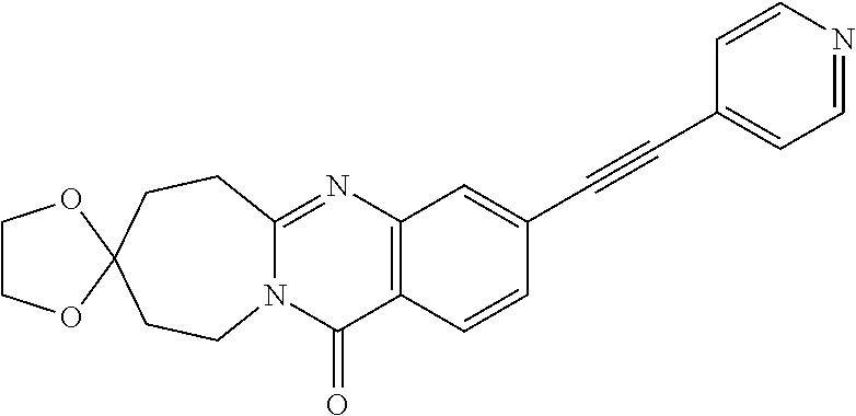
N12C(=NC3=C(C1=O)C=CC(C#CC1=CC=NC=C1)=C3)CCC1(CC2)OCCO1
